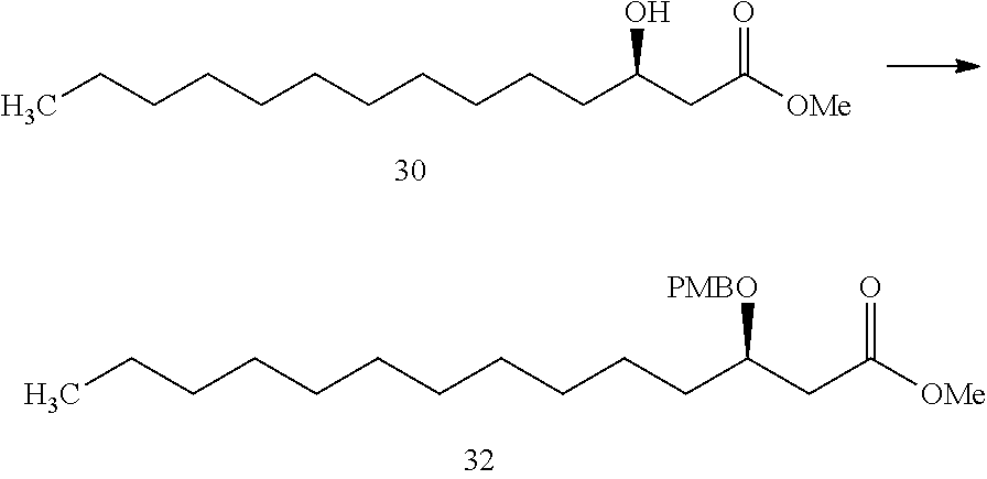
CCCCCCCCCCCC(CC([OMe])=O)O.CCCCCCCCCCCC(CC([OMe])=O)[PMBO]
